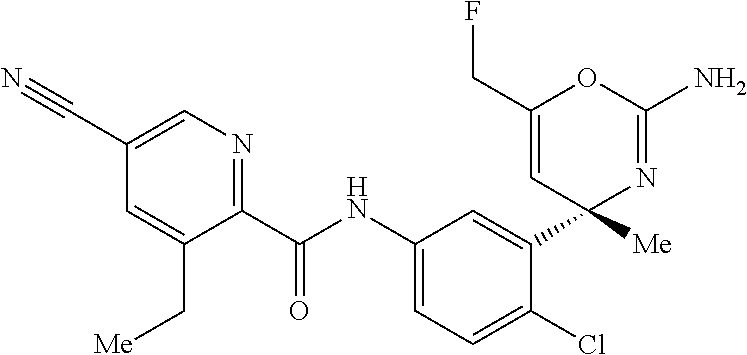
C1(C(NC2=CC=C(Cl)C(C3([Me])N=C(N)OC(CF)=C3)=C2)=O)=NC=C(C#N)C=C1C[Me]
